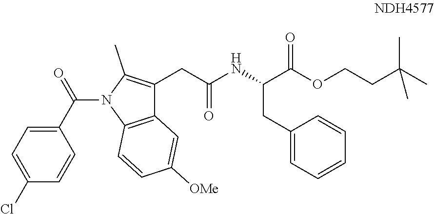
C(C(NC(C(OCCC(C)(C)C)=O)CC1=CC=CC=C1)=O)C1=C(C)N(C(=O)C2=CC=C(Cl)C=C2)C2=C1C=C([OMe])C=C2
